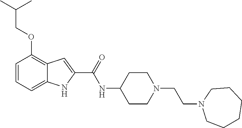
C1=CC=C2C(=C1OCC(C)C)C=C(C(=O)NC1CCN(CCN3CCCCCC3)CC1)N2
